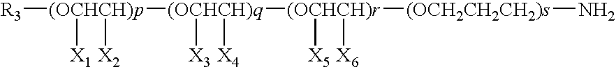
[R3][(OCHCH)p]([(OCHCH)q]([(OCHCH)r]([(OCH2CH2CH2)s]N)([X5])[X6])([X3])[X4])([X1])[X2]
